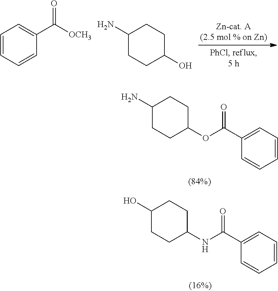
C1(N)CCC(OC(C2=CC=CC=C2)=O)CC1.C1(O)CCC(NC(C2=CC=CC=C2)=O)CC1.C1=CC=CC(C([OCH3])=O)=C1.C1(N)CCC(O)CC1
